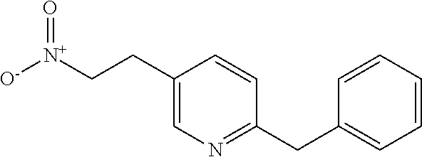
C1(CC[N+]([O-])=O)=CN=C(CC2=CC=CC=C2)C=C1
